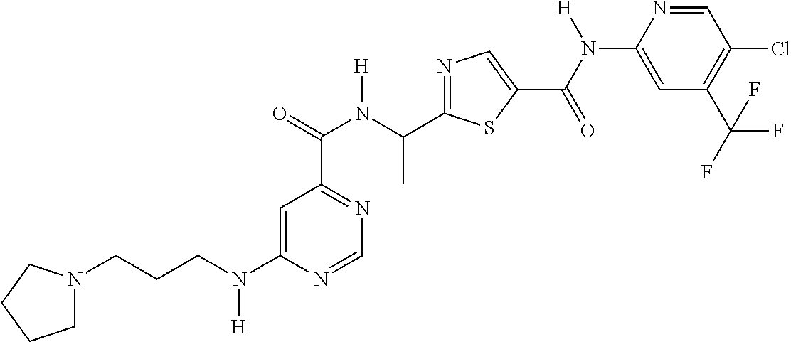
N(C1=CC(C(=O)N(C(C2=NC=C(C(N([H])C3=CC(C(F)(F)F)=C(Cl)C=N3)=O)S2)C)[H])=NC=N1)(CCCN1CCCC1)[H]
